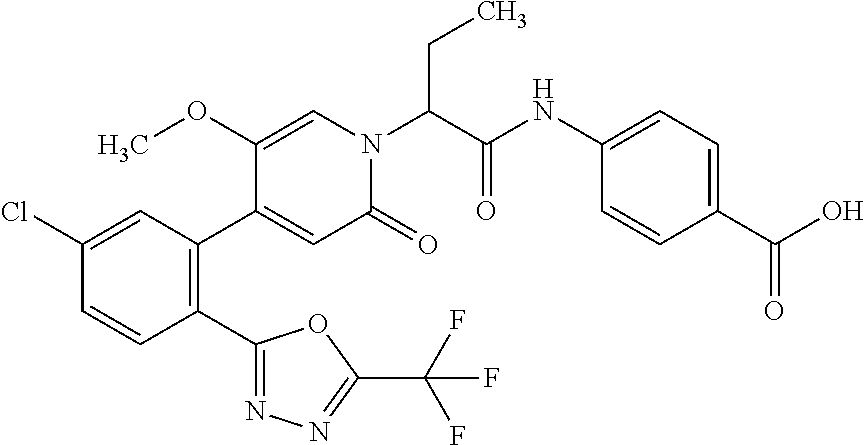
C1(Cl)=CC(C2=CC(=O)N(C(C(NC3=CC=C(C(O)=O)C=C3)=O)CC)C=C2OC)=C(C2=NN=C(C(F)(F)F)O2)C=C1
